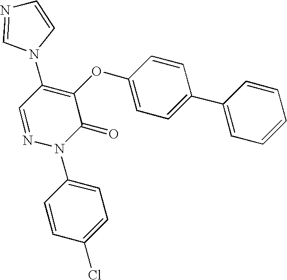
C1=CC(Cl)=CC=C1N1C(=O)C(OC2=CC=C(C3=CC=CC=C3)C=C2)=C(N2C=CN=C2)C=N1
